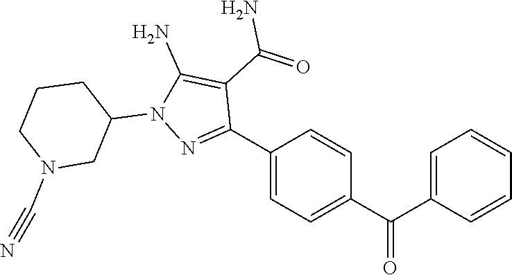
C1(C2=NN(C3CCCN(C#N)C3)C(N)=C2C(=O)N)=CC=C(C(C2=CC=CC=C2)=O)C=C1
